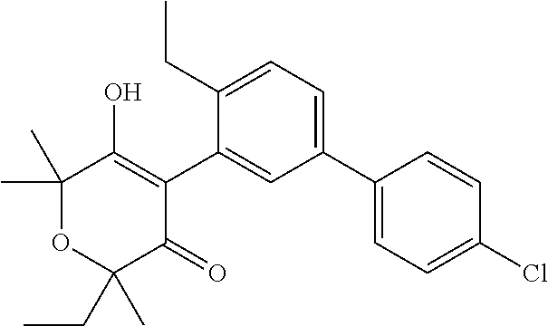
C1(C2=CC=C(CC)C(C3=C(O)C(C)(C)OC(CC)(C)C3=O)=C2)=CC=C(Cl)C=C1
